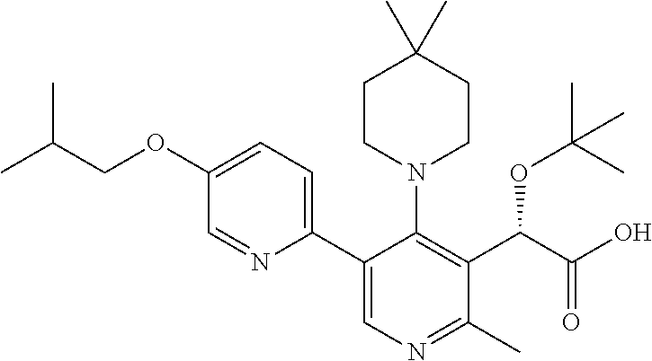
C1(OCC(C)C)=CC=C(C2=CN=C(C)C(C(C(O)=O)OC(C)(C)C)=C2N2CCC(C)(C)CC2)N=C1
